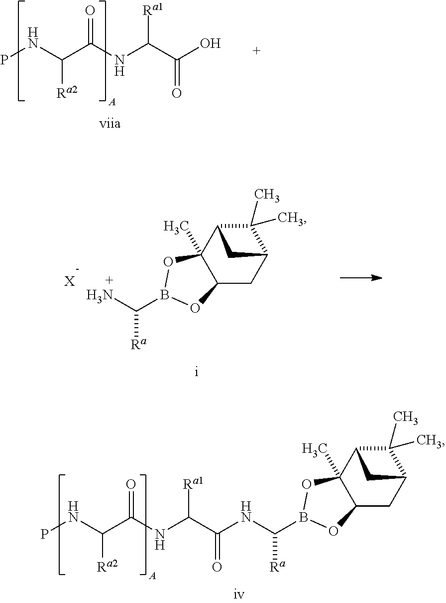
PNC(C(NC(C(NC([Ra])B1OC2(C)C3C(C)(C)C(CC2O1)C3)=O)[Ra1])=O)[Ra2].PNC(C(NC(C(O)=O)[Ra1])=O)[Ra2].NC([Ra])B1OC2(C)C3C(C)(C)C(CC2O1)C3.[X]
